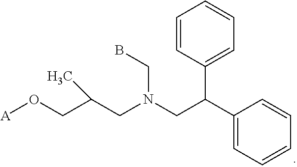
[A]OCC(CN(CC(C1=CC=CC=C1)C1=CC=CC=C1)CB)C
